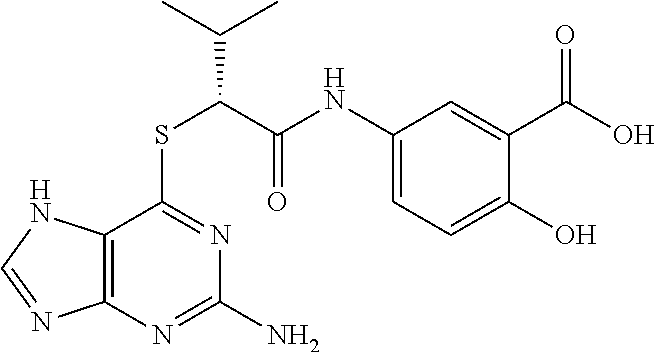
C1(NC(C(SC2=NC(N)=NC3=C2NC=N3)C(C)C)=O)=CC=C(O)C(C(O)=O)=C1
